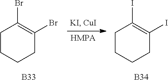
C1CCCC(Br)=C1Br.[B33].C1CCCC(I)=C1I.[B34]
